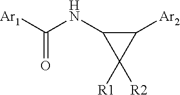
C1([Ar2])C(NC([Ar1])=O)C1([R2])[R1]
